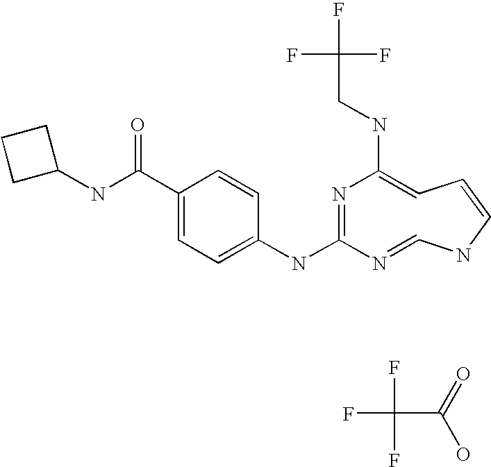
N(C(C1=CC=C(NC2=NC(NCC(F)(F)F)=CC=CNC=N2)C=C1)=O)C1CCC1.O=C(O)C(F)(F)F
